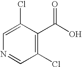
C1=C(Cl)C(C(=O)O)=C(Cl)C=N1
